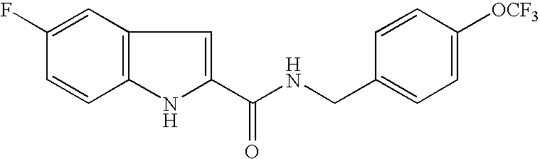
C1(C(NCC2=CC=C([OCF3])C=C2)=O)=CC2=C(N1)C=CC(F)=C2
